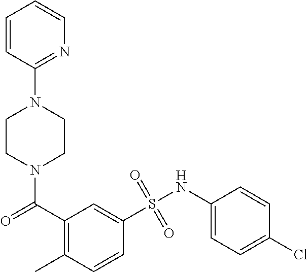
N1(C(=O)C2=C(C)C=CC(S(NC3=CC=C(Cl)C=C3)(=O)=O)=C2)CCN(C2=NC=CC=C2)CC1
